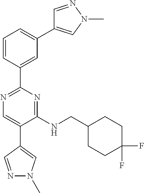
N1=C(C2=CC(C3=CN(C)N=C3)=CC=C2)N=C(NCC2CCC(F)(F)CC2)C(C2=CN(C)N=C2)=C1
